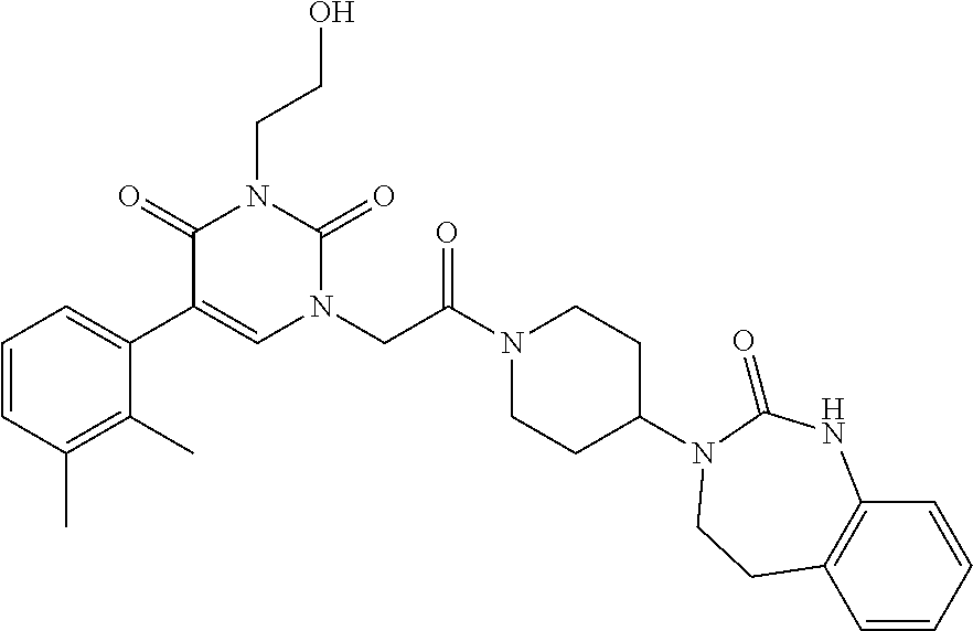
C1=CC(C)=C(C)C(C2=CN(CC(N3CCC(N4C(=O)NC5=C(C=CC=C5)CC4)CC3)=O)C(=O)N(CCO)C2=O)=C1
